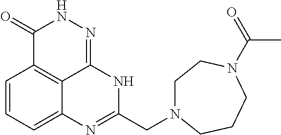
C1=CC=C2C3=C1C(=O)NN=C3NC(CN1CCN(C(C)=O)CCC1)=N2
